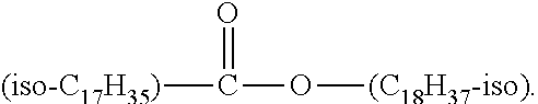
[(iso-C17H35)]C(O[(C18H37-iso)])=O
